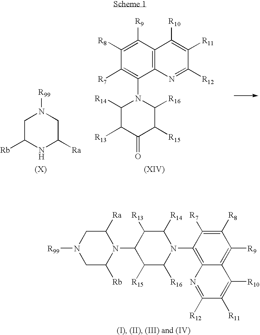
C1C([Rb])NC([Ra])CN1[R99].C1([R8])=C([R9])C2=C(C(N3C([R16])C([R15])C(=O)C([R13])C3[R14])=C1[R7])N=C([R12])C([R11])=C2[R10].C1C([Rb])N(C2C([R13])C([R14])N(C3=C4C(=C([R9])C([R8])=C3[R7])C([R10])=C([R11])C([R12])=N4)C([R16])C2[R15])C([Ra])CN1[R99]
